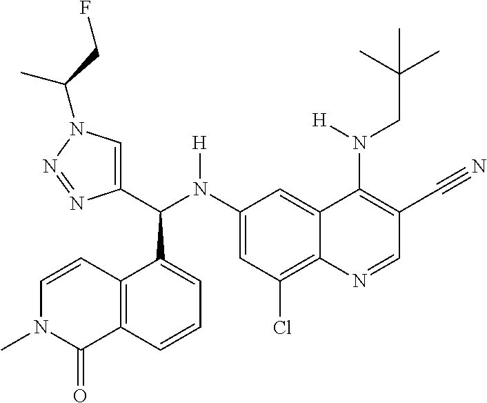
C1(N(C(C2=CN(C(C)CF)N=N2)C2=CC=CC3=C2C=CN(C)C3=O)[H])=CC(Cl)=C2C(=C1)C(N(CC(C)(C)C)[H])=C(C#N)C=N2
